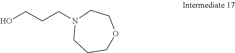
OCCCN1CCCOCC1
